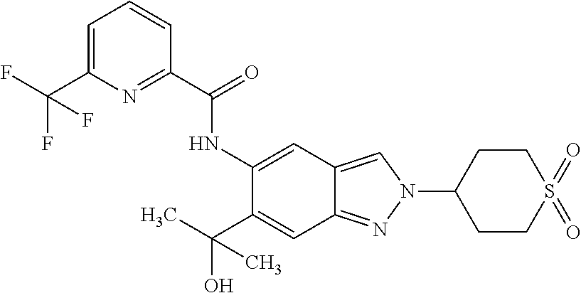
C1=C(C(F)(F)F)N=C(C(=O)NC2=CC3=CN(C4CCS(=O)(=O)CC4)N=C3C=C2C(C)(O)C)C=C1
